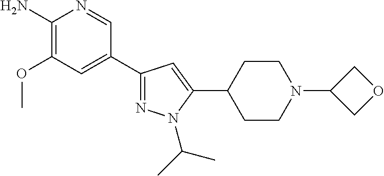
C1=NC(N)=C(OC)C=C1C1=NN(C(C)C)C(C2CCN(C3COC3)CC2)=C1
